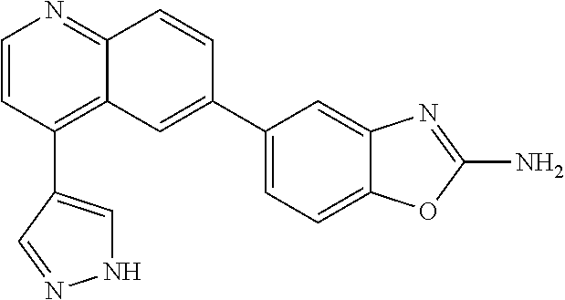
C1=CC(C2=CNN=C2)=C2C(=N1)C=CC(C1=CC=C3C(=C1)N=C(N)O3)=C2
